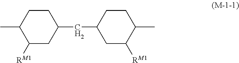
C1CC(C)C([RM1])CC1CC1CC([RM1])C(C)CC1
